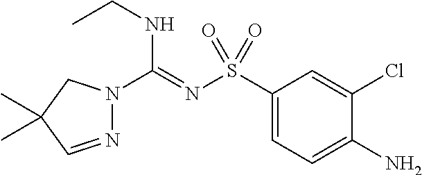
N1=CC(C)(C)CN1C(=NS(C1=CC=C(N)C(Cl)=C1)(=O)=O)NCC
